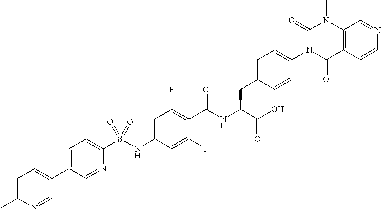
C12=C(C=CN=C1)C(=O)N(C1=CC=C(CC(C(=O)O)NC(=O)C3=C(F)C=C(NS(C4=CC=C(C5=CC=C(C)N=C5)C=N4)(=O)=O)C=C3F)C=C1)C(=O)N2C
